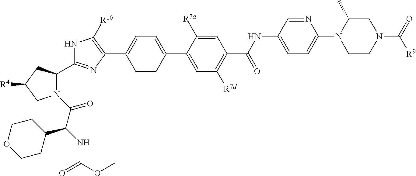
C1C(C)N(C2=CC=C(NC(=O)C3=C([R7d])C=C(C4=CC=C(C5=C([R10])NC(C6N(C(=O)C(C7CCOCC7)NC(=O)OC)CC([R4])C6)=N5)C=C4)C([R7a])=C3)C=N2)CCN1C(=O)[R9]
